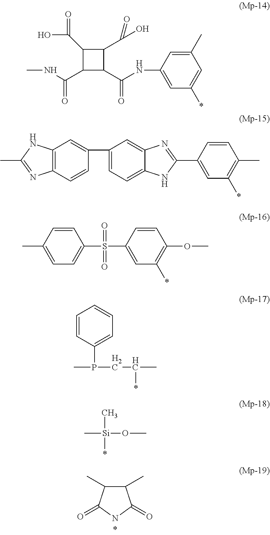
C1(C)C(C)C(=O)NC1=O.C1(C)=CC(NC(C2C(C(O)=O)C(C(O)=O)C2C(NC)=O)=O)=CC(*)=C1.C12=C(C=CC(C3=CC=C4C(=C3)N=C(C3=CC(*)=C(C)C=C3)N4)=C1)N=C(C)N2.C1=CC(C)=CC=C1S(C1=CC(*)=C(OC)C=C1)(=O)=O.C1=CC(P(C)CC(C)*)=CC=C1.C[Si](*)(OC)C
